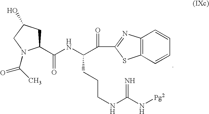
C1(C(NC(CCCNC(N[Pg2])=N)C(=O)C2=NC3=C(C=CC=C3)S2)=O)CC(O)CN1C(C)=O
